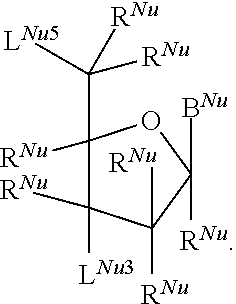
C1([RNu])(C([RNu])([LNu5])[RNu])C([RNu])([LNu3])C([RNu])([RNu])C([RNu])([BNu])O1
